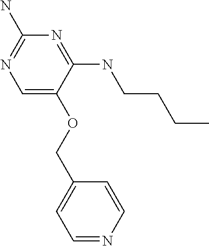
C(OC1=CN=C(N)N=C1NCCCC)C1=CC=NC=C1
